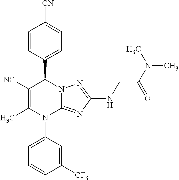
C1=CC(C2C([NC])=C(C)N(C3=CC=CC([CF3])=C3)C3=NC(NCC(N(C)C)=O)=NN23)=CC=C1[CN]
